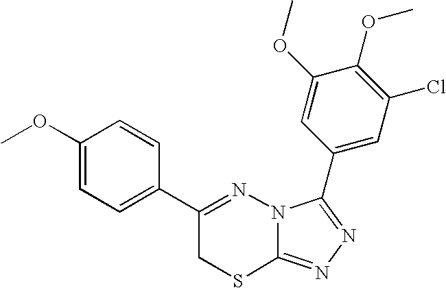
C1=C(OC)C=CC(C2=NN3C(=NN=C3C3=CC(Cl)=C(OC)C(OC)=C3)SC2)=C1
